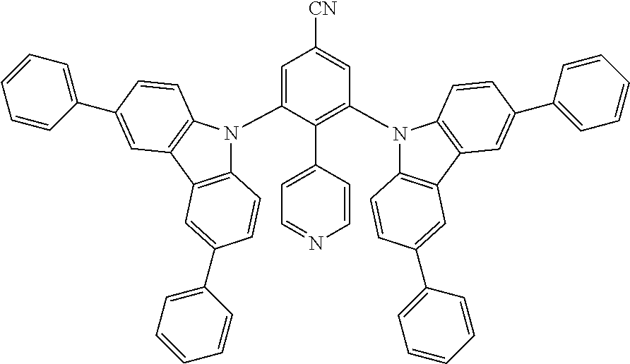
C1=C(N2C3=C(C4=C2C=CC(C2=CC=CC=C2)=C4)C=C(C2=CC=CC=C2)C=C3)C(C2=CC=NC=C2)=C(N2C3=C(C4=C2C=CC(C2=CC=CC=C2)=C4)C=C(C2=CC=CC=C2)C=C3)C=C1[CN]
